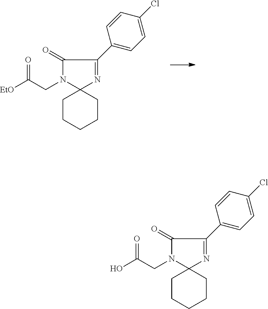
C1(=O)N(CC([EtO])=O)C2(N=C1C1=CC=C(Cl)C=C1)CCCCC2.C1(=O)N(CC(O)=O)C2(N=C1C1=CC=C(Cl)C=C1)CCCCC2
